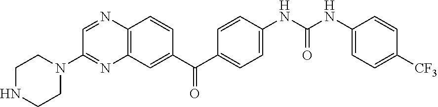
C1=NC2=C(N=C1N1CCNCC1)C=C(C(C1=CC=C(NC(NC3=CC=C([CF3])C=C3)=O)C=C1)=O)C=C2
